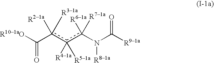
C(c(c(c(N(C([R91a])=O)[R81a])([R61a])[R71a])([R41a])[R51a])([R21a])[R31a])([R101aO])=O
